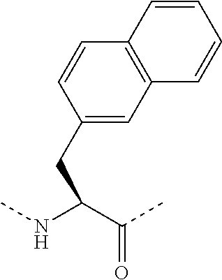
C1=CC(CC(NC)C(C)=O)=CC2=C1C=CC=C2
